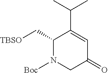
C1(C[TBSO])N([Boc])CC(=O)C=C1C(C)C
